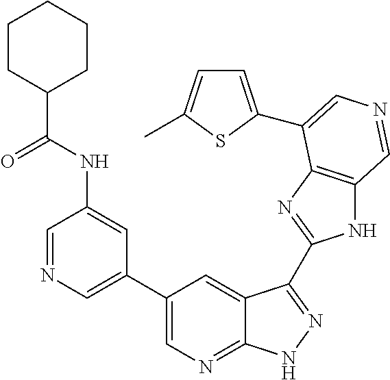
C1(C2=CN=CC(NC(C3CCCCC3)=O)=C2)=CN=C2C(=C1)C(C1=NC3=C(N1)C=NC=C3C1=CC=C(C)S1)=NN2
